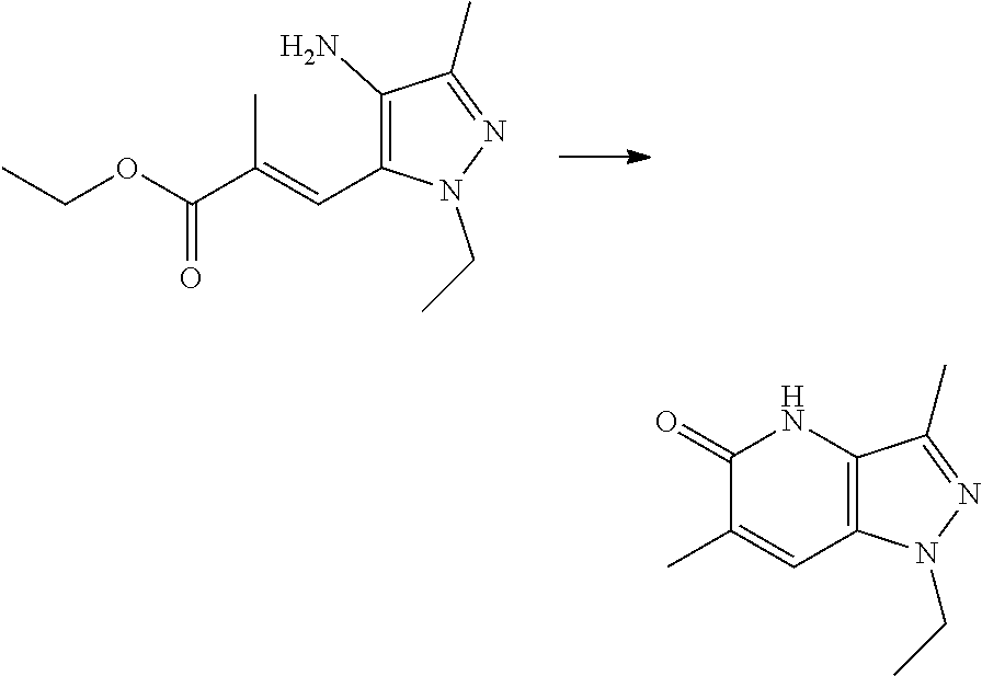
C1(C)=NN(CC)C(C=C(C(OCC)=O)C)=C1N.C1(=O)C(C)=CC2=C(N1)C(C)=NN2CC
